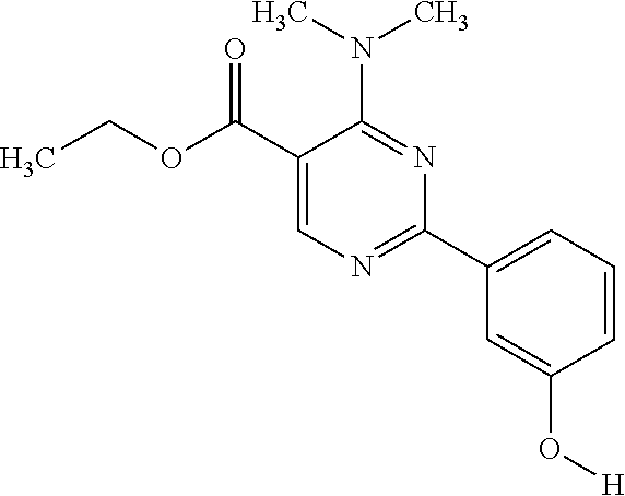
CCOC(C1=CN=C(C2=CC=CC(O[H])=C2)N=C1N(C)C)=O
